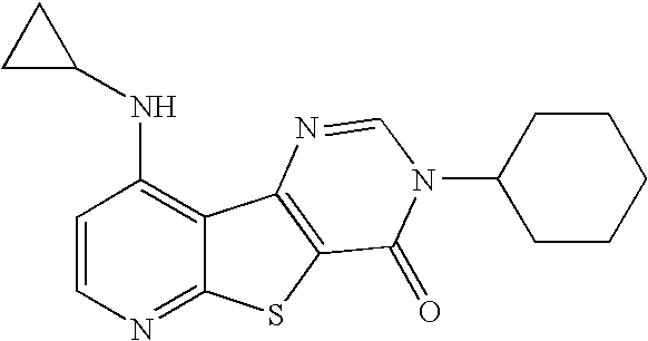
C12=NC=CC(NC3CC3)=C1C1=C(S2)C(=O)N(C2CCCCC2)C=N1
